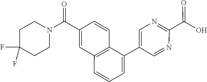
C1(C2=CC=CC3=C2C=CC(C(N2CCC(F)(F)CC2)=O)=C3)=CN=C(C(O)=O)N=C1
